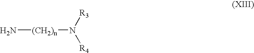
N[(CH2)n]N([R4])[R3]
